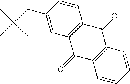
C1(CC(C)(C)C)=CC2=C(C=C1)C(=O)C1=C(C2=O)C=CC=C1
